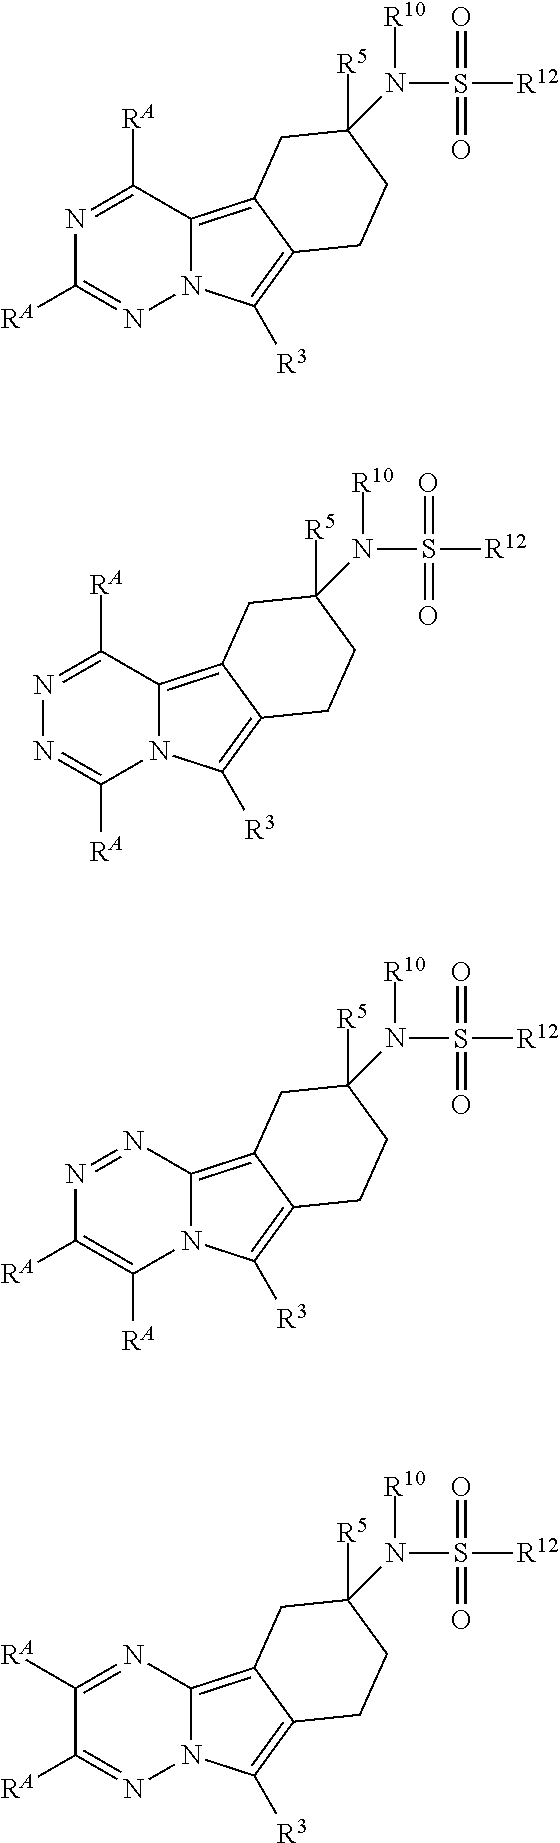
N12C(=C3C(=C1[R3])CCC(N(S([R12])(=O)=O)[R10])([R5])C3)C([RA])=NC([RA])=N2.N12C(=C3C(=C1[R3])CCC(N(S([R12])(=O)=O)[R10])([R5])C3)C([RA])=NN=C2[RA].N12C(=C3C(=C1[R3])CCC(N(S([R12])(=O)=O)[R10])([R5])C3)N=NC([RA])=C2[RA].N12C(=C3C(=C1[R3])CCC(N(S([R12])(=O)=O)[R10])([R5])C3)N=C([RA])C([RA])=N2
